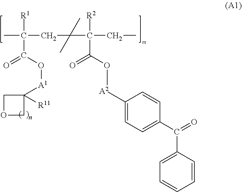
CC([R1])(C(O[A1]C1([R11])COC1)=O)CC(C(CC)([R2])C(=O)OC)(C)C.[A2].C1(C)=CC=C(C(=O)C2=CC=CC=C2)C=C1
